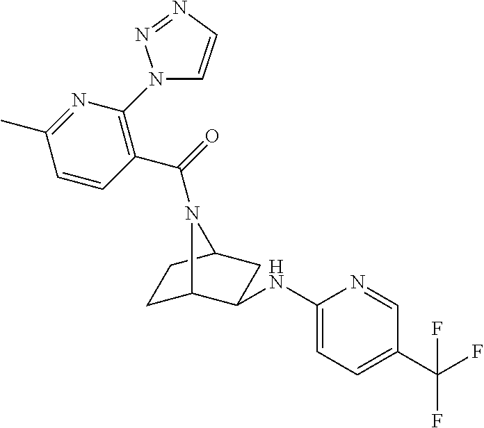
C1C2C(NC3=CC=C(C(F)(F)F)C=N3)CC(C1)N2C(=O)C1=C(N2C=CN=N2)N=C(C)C=C1
